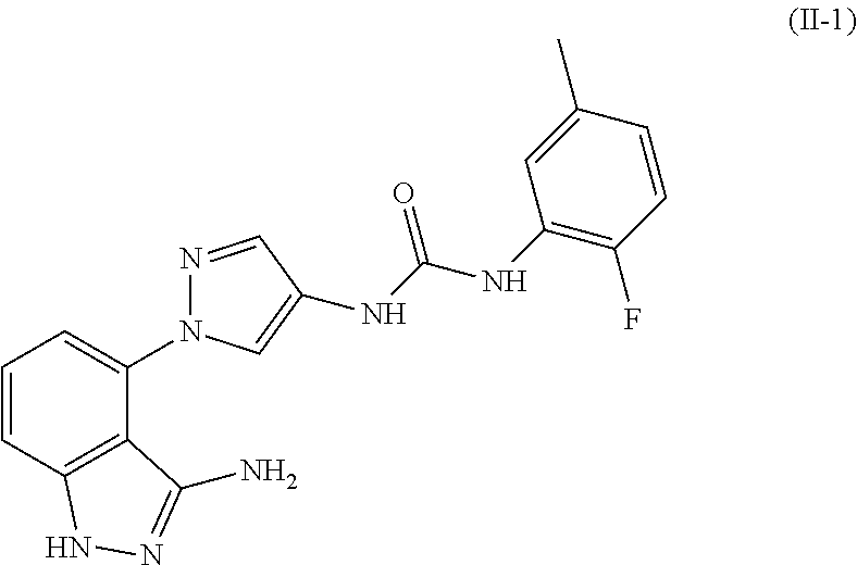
C12=C(C(N3N=CC(NC(NC4=C(F)C=CC(C)=C4)=O)=C3)=CC=C1)C(N)=NN2
